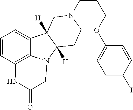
C1=CC2=C3C(=C1)C1([H])C([H])(N3CC(=O)N2)CCN(CCCOC2=CC=C(I)C=C2)C1
